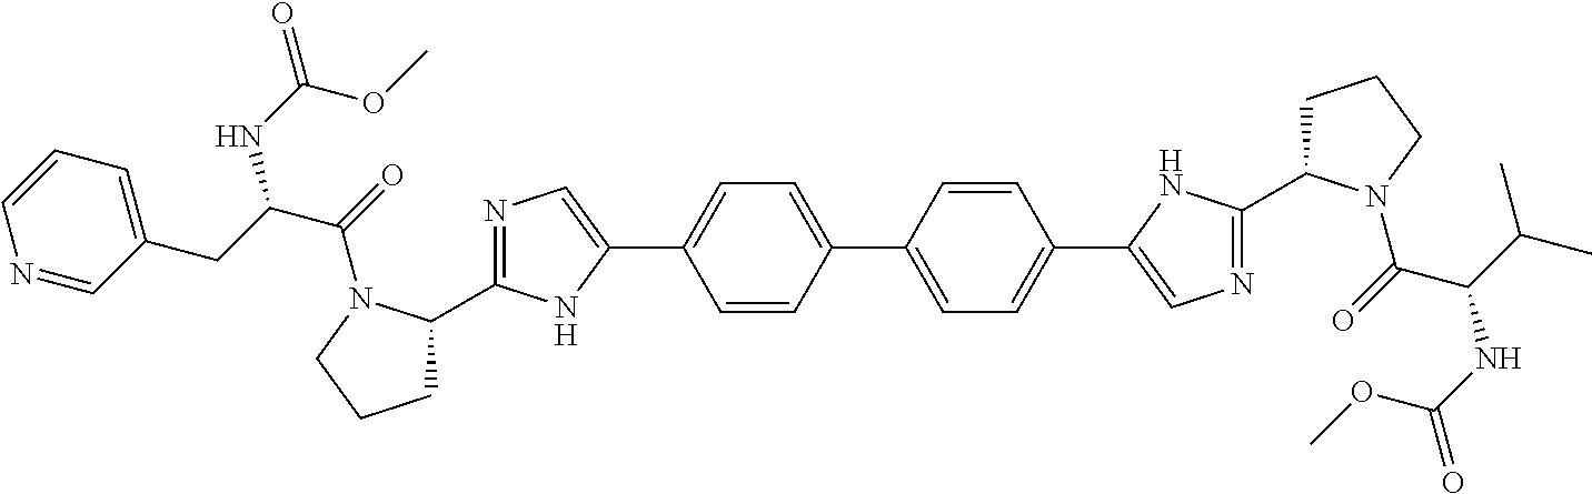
C1=CC(C2=CC=C(C3=CN=C(C4CCCN4C(=O)C(C(C)C)NC(=O)OC)N3)C=C2)=CC=C1C1=CN=C(C2CCCN2C(=O)C(CC2=CC=CN=C2)NC(=O)OC)N1
